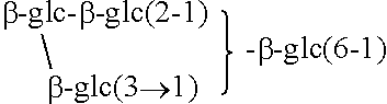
[b-glc(31)][b-glc-b-glc(2-1)]
